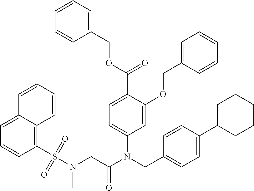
C1=C(OCC2=CC=CC=C2)C(C(OCC2=CC=CC=C2)=O)=CC=C1N(CC1=CC=C(C2CCCCC2)C=C1)C(CN(S(C1=C2C(=CC=C1)C=CC=C2)(=O)=O)C)=O
